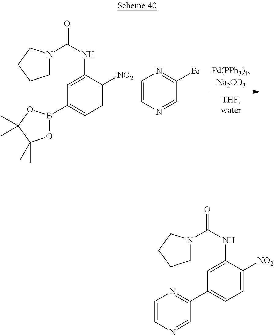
C1=C(NC(N2CCCC2)=O)C([NO2])=CC=C1B1OC(C)(C)C(C)(C)O1.C1=CN=CC(Br)=N1.C1=C(NC(N2CCCC2)=O)C([NO2])=CC=C1C1=NC=CN=C1
